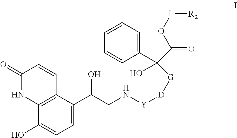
C12=C(C(O)=CC=C1C(CN[Y][D][G]C(C(O[L][R2])=O)(C1=CC=CC=C1)O)O)NC(=O)C=C2
